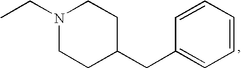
N1(CC)CCC(CC2=CC=CC=C2)CC1
